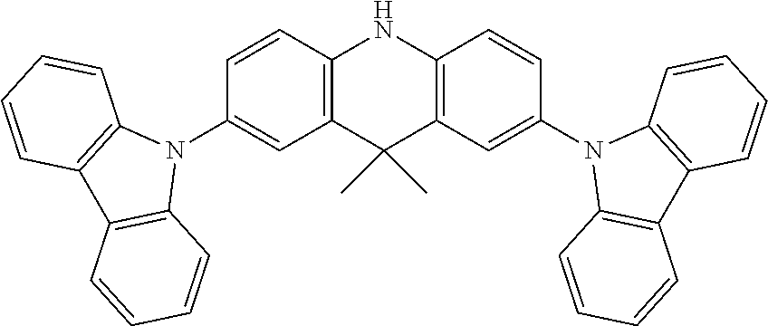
C1=CC2=C(C=C1N1C3=C(C4=C1C=CC=C4)C=CC=C3)C(C)(C)C1=C(N2)C=CC(N2C3=C(C4=C2C=CC=C4)C=CC=C3)=C1
